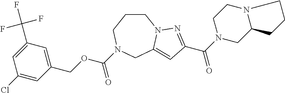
C1CCN(C(OCC2=CC(C(F)(F)F)=CC(Cl)=C2)=O)CC2=CC(C(N3CC4N(CC3)CCC4)=O)=NN12
